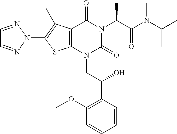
C12=C(N(CC(C3=C(OC)C=CC=C3)O)C(=O)N(C(C(N(C(C)C)C)=O)C)C1=O)SC(N1N=CC=N1)=C2C
